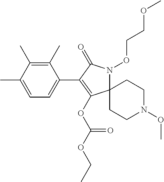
C1(C)=C(C)C(C)=CC=C1C1=C(OC(OCC)=O)C2(N(OCCOC)C1=O)CCN(OC)CC2
